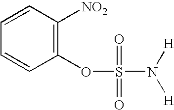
C1(OS(N([H])[H])(=O)=O)=C([NO2])C=CC=C1
